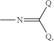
N(=C([Q])[Q])C
